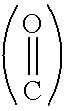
O=C
